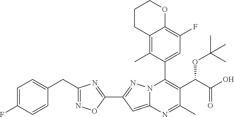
C(C1=CC=C(F)C=C1)C1=NOC(C2=NN3C(C4=CC(F)=C5C(=C4C)CCCO5)=C(C(C(O)=O)OC(C)(C)C)C(C)=NC3=C2)=N1
